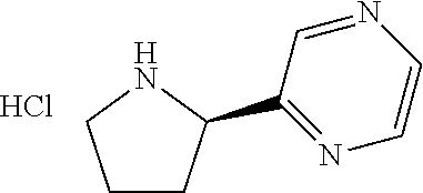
C1CC(C2=NC=CN=C2)NC1.Cl
